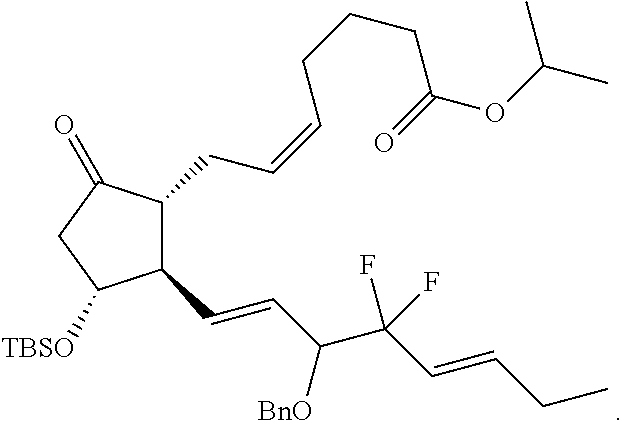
C1(C=CC(C(C=CCC)(F)F)[BnO])C(CC=CCCCC(OC(C)C)=O)C(=O)CC1[TBSO]
